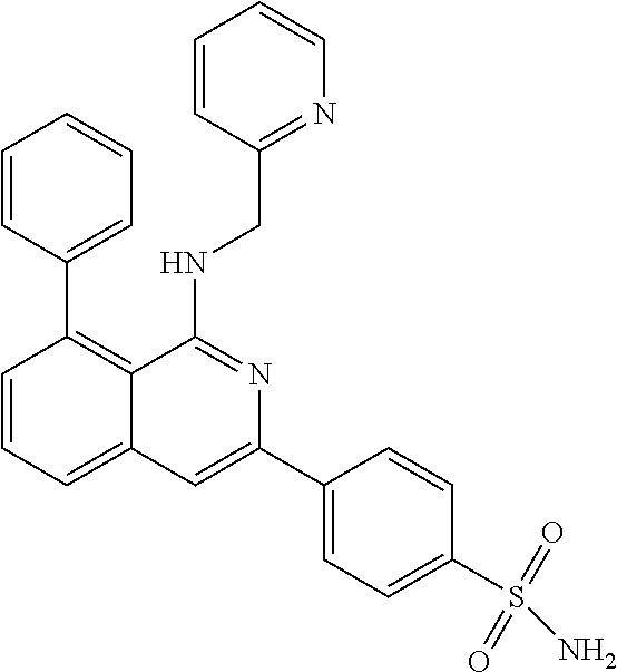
C1=CC(C2=C3C(=CC=C2)C=C(C2=CC=C(S(N)(=O)=O)C=C2)N=C3NCC2=NC=CC=C2)=CC=C1
